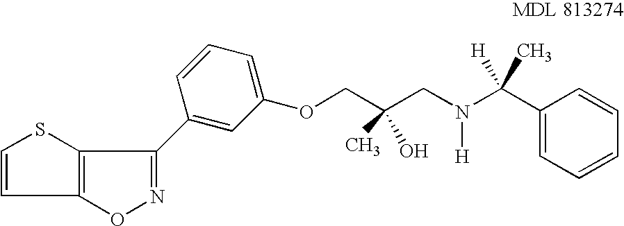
O1N=C(C2=CC(OCC(CN(C(C)([H])C3=CC=CC=C3)[H])(C)O)=CC=C2)C2=C1C=CS2
